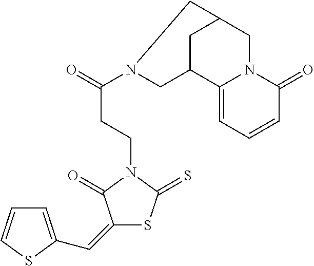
C1=C(C=C2SC(=S)N(CCC(=O)N3CC4C5=CC=CC(=O)N5CC(C4)C3)C2=O)SC=C1
